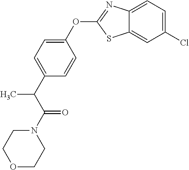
C12=CC(Cl)=CC=C1N=C(OC1=CC=C(C(C(N3CCOCC3)=O)C)C=C1)S2
